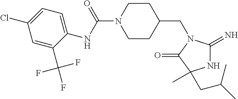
C1(CN2C(=N)NC(C)(CC(C)C)C2=O)CCN(C(=O)NC2=CC=C(Cl)C=C2C(F)(F)F)CC1
